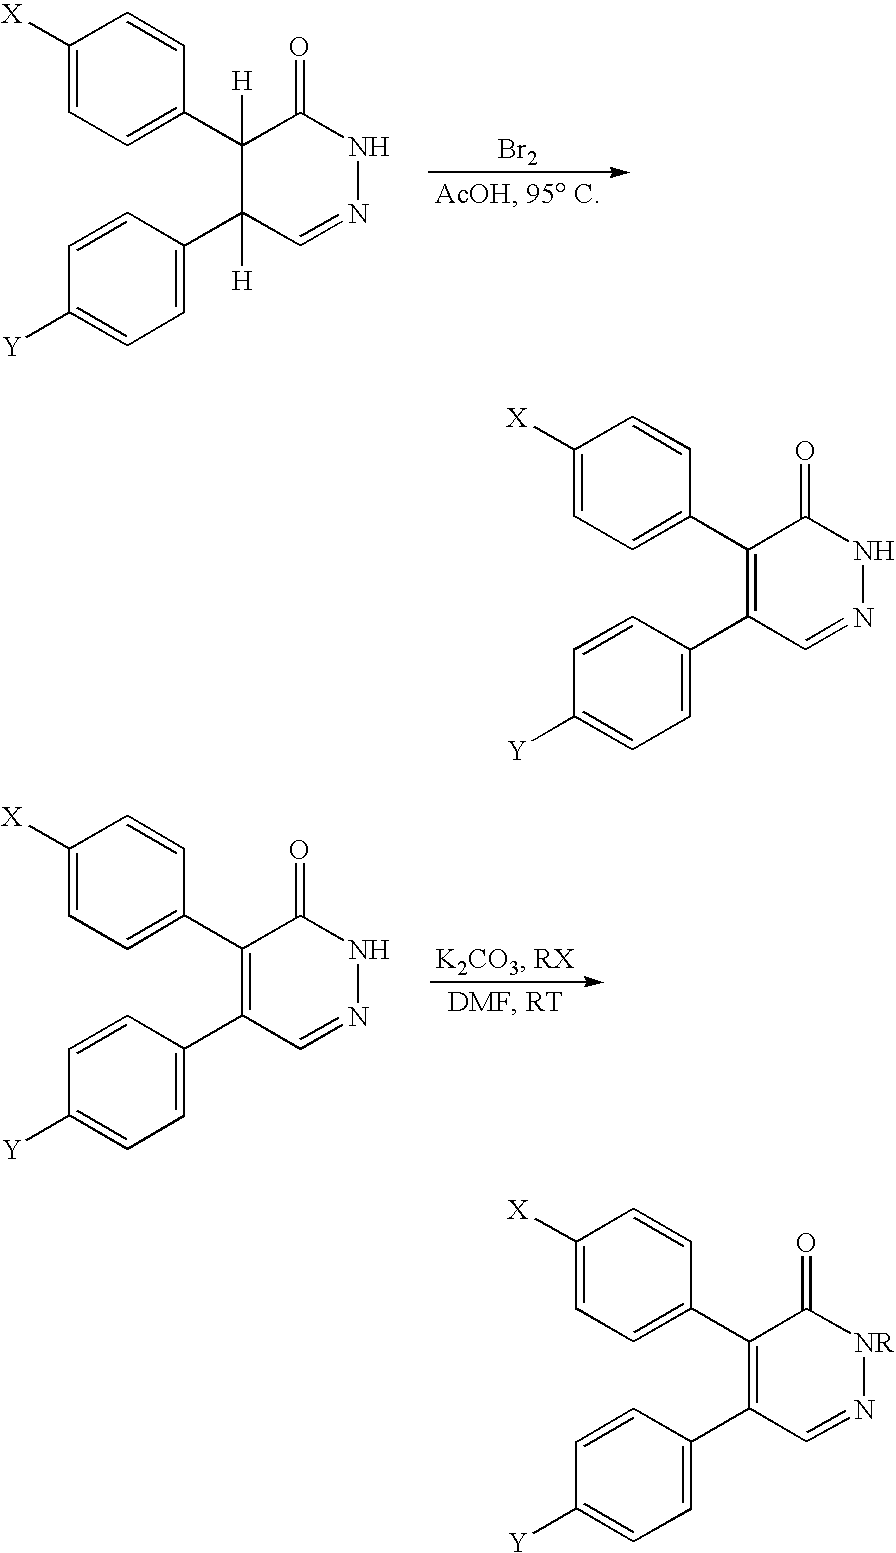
[Br2].C1([X])=CC=C(C2([H])C(=O)NN=CC2(C2=CC=C([Y])C=C2)[H])C=C1.C1([X])=CC=C(C2=C(C3=CC=C([Y])C=C3)C=NNC2=O)C=C1.C1([X])=CC=C(C2=C(C3=CC=C([Y])C=C3)C=NNC2=O)C=C1.C1([X])=CC=C(C2=C(C3=CC=C([Y])C=C3)C=N[NR]C2=O)C=C1
